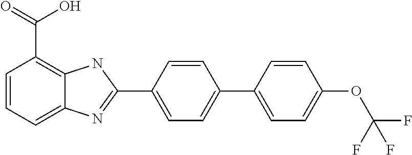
C1=CC=C2C(=C1C(=O)O)NC(C1=CC=C(C3=CC=C(OC(F)(F)F)C=C3)C=C1)=N2
